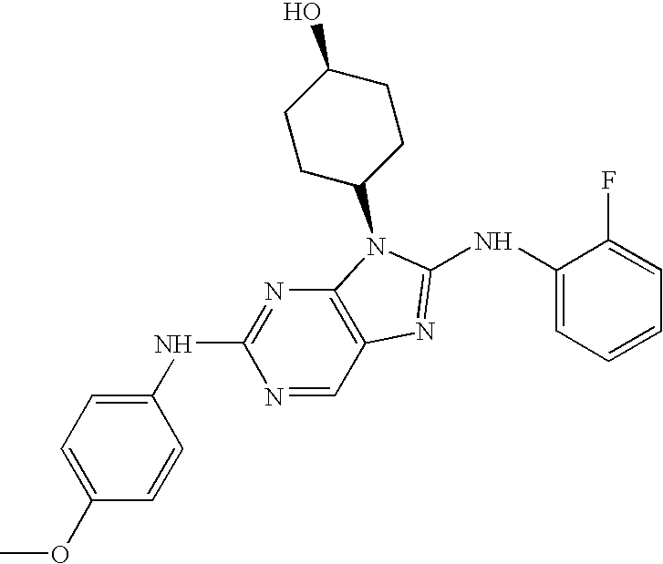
C1=C(OC)C=CC(NC2=NC3=C(C=N2)N=C(NC2=CC=CC=C2F)N3C2CCC(O)CC2)=C1
